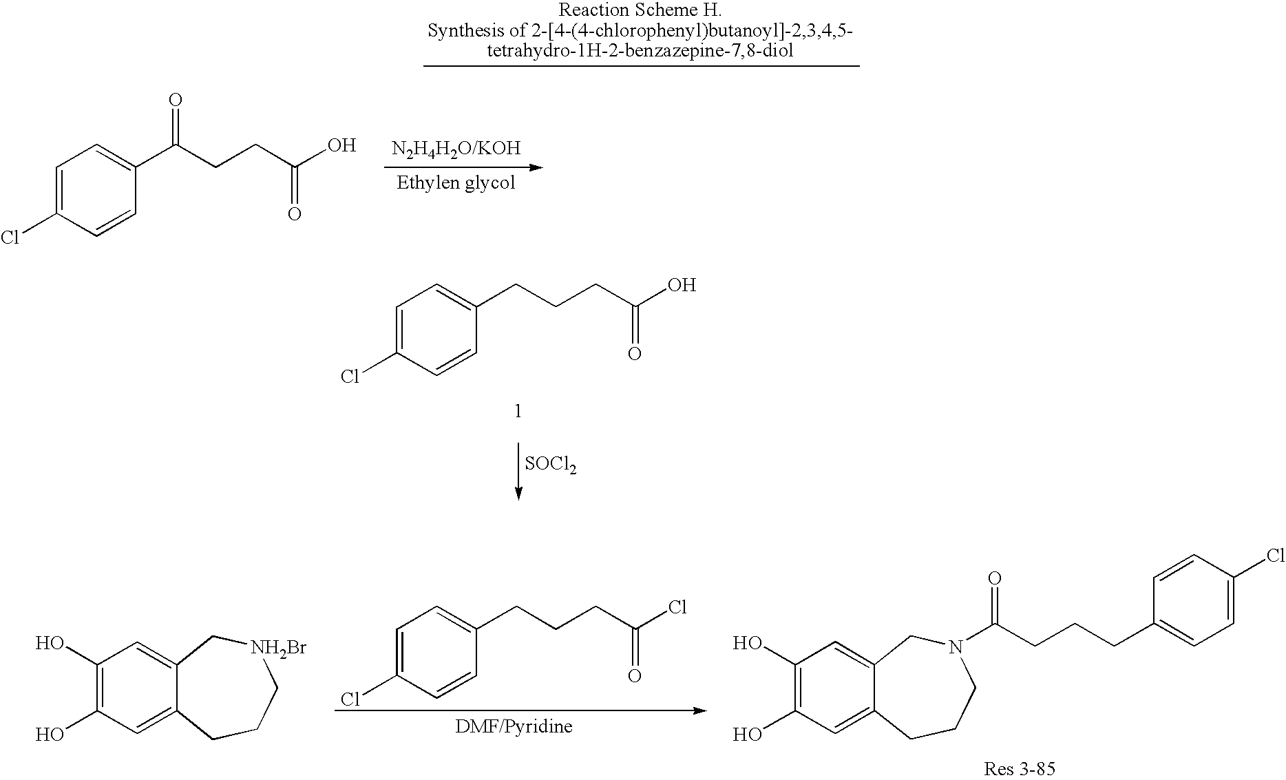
C1=C(Cl)C=CC(CCCC(O)=O)=C1.[SOCl2].C1(O)=C(O)C=C2C(=C1)C[NH2Br]CCC2.C1(O)=C(O)C=C2C(=C1)CN(C(CCCC1=CC=C(Cl)C=C1)=O)CCC2.C1=C(Cl)C=CC(CCCC(Cl)=O)=C1.[DMF/Pyridine].[Ethylen glycol].C1=C(Cl)C=CC(C(CCC(O)=O)=O)=C1
